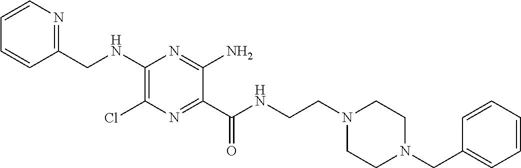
C1=CC=CC(CNC2=C(Cl)N=C(C(NCCN3CCN(CC4=CC=CC=C4)CC3)=O)C(N)=N2)=N1
